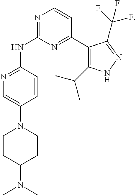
N1=C(NC2=NC=CC(C3=C(C(C)C)NN=C3C(F)(F)F)=N2)C=CC(N2CCC(N(C)C)CC2)=C1
